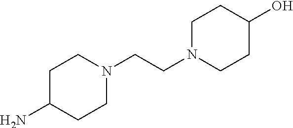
C1C(N)CCN(CCN2CCC(O)CC2)C1
